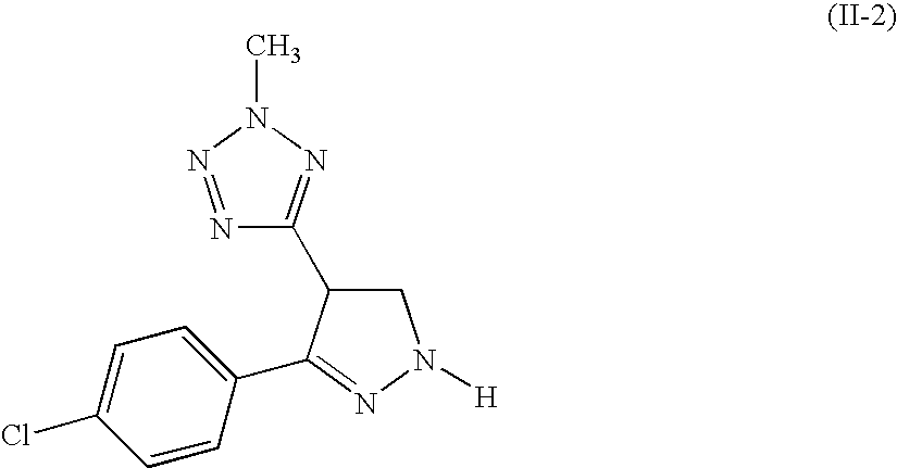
N1=NN(C)N=C1C1CN([H])N=C1C1=CC=C(Cl)C=C1
